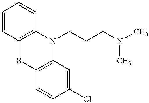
C1=CC2=C(C=C1)N(CCCN(C)C)C1=C(S2)C=CC(Cl)=C1
